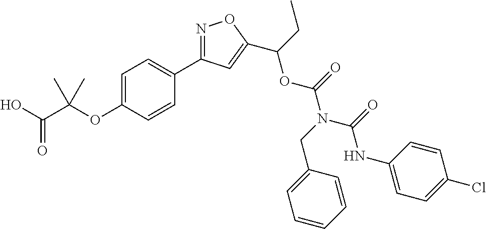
C1=C(OC(C(O)=O)(C)C)C=CC(C2=NOC(C(CC)OC(N(CC3=CC=CC=C3)C(=O)NC3=CC=C(Cl)C=C3)=O)=C2)=C1
